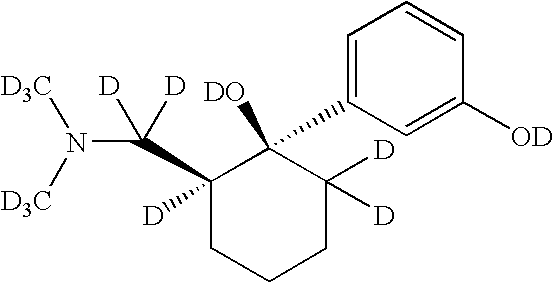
C1(C(N([D3C])[D3C])([D])[D])([D])CCCC([D])([D])C1([DO])C1=CC=CC([OD])=C1
